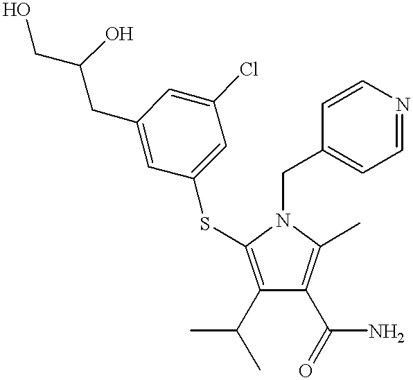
C1(C(C)C)=C(SC2=CC(Cl)=CC(CC(O)CO)=C2)N(CC2=CC=NC=C2)C(C)=C1C(=O)N
